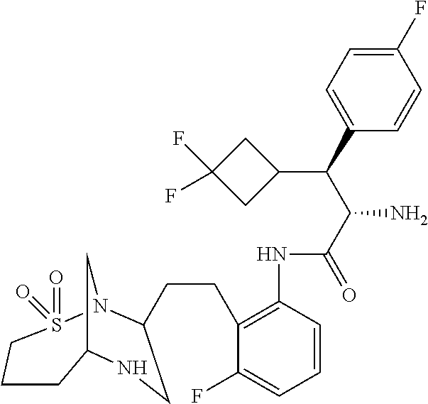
C12CN(S(=O)(=O)CCC1)C(CCC1=C(NC(C(C(C3=CC=C(F)C=C3)C3CC(F)(F)C3)N)=O)C=CC=C1F)CN2
